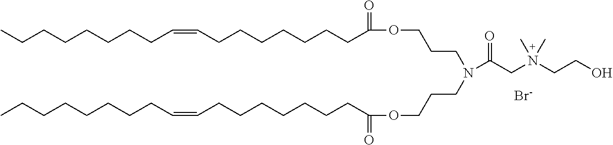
CCCCCCCCC=CCCCCCCCC(OCCCN(CCCOC(CCCCCCCC=CCCCCCCCC)=O)C(CN(CCO)(C)C)=O)=O.[Br-]
